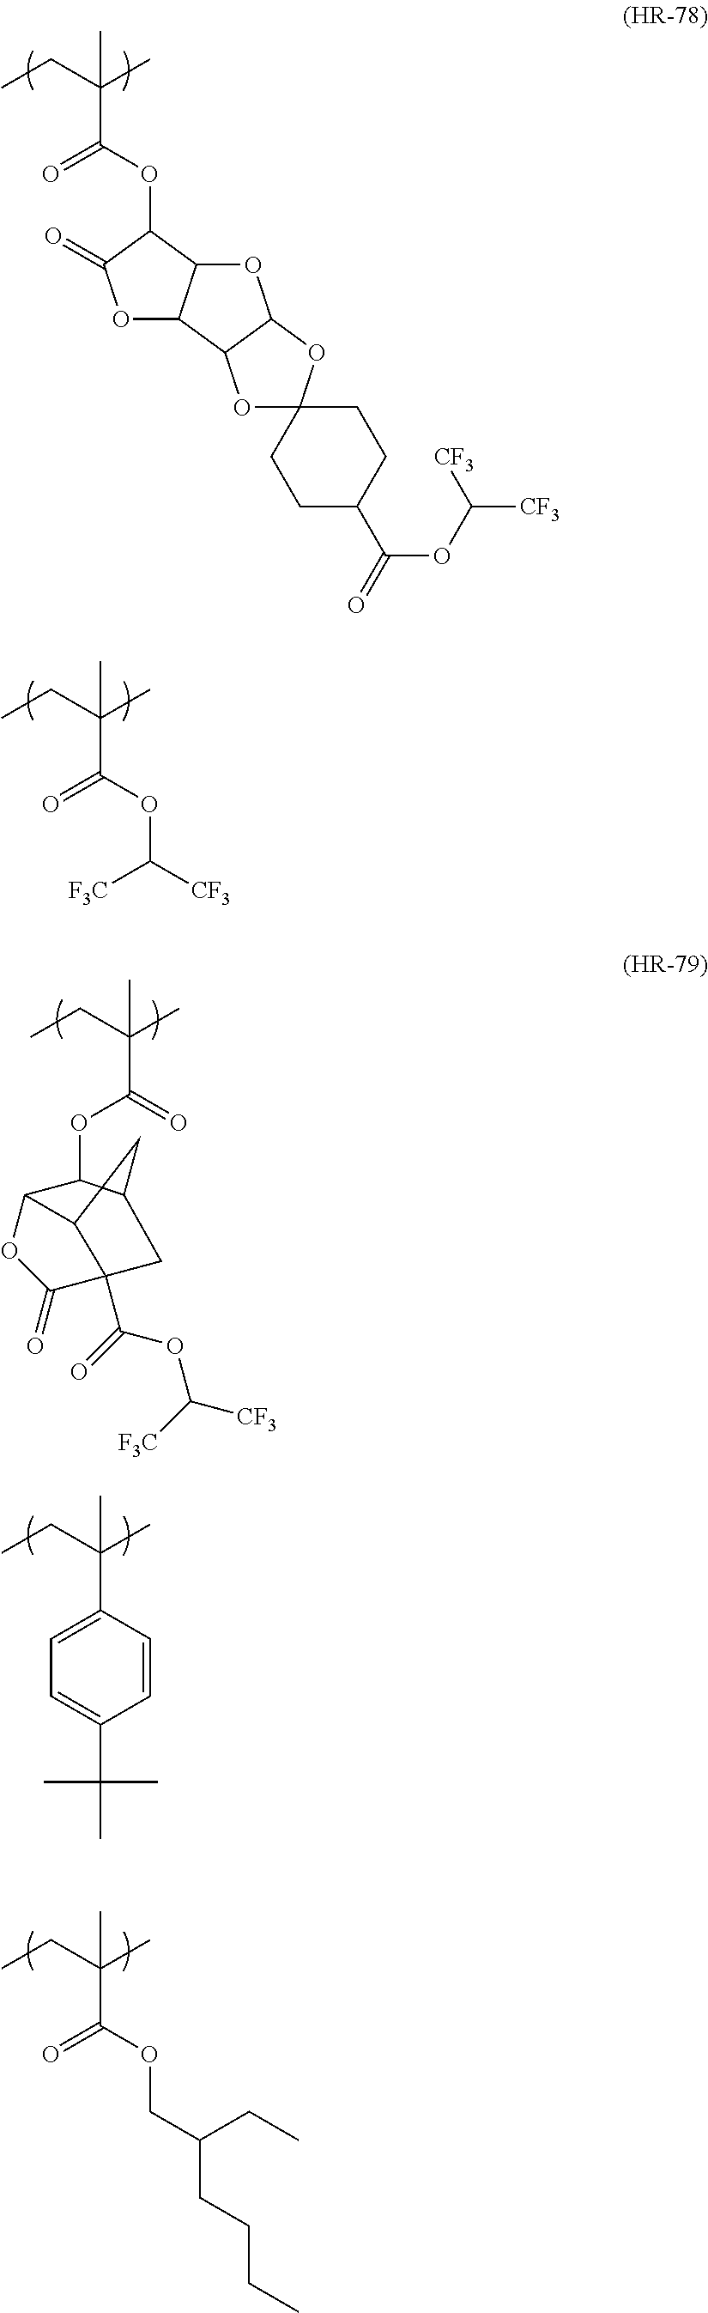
CCC(C)(C)C(OC1C(=O)OC2C1OC1C2OC2(O1)CCC(C(=O)OC([CF3])[CF3])CC2)=O.CCC(C)(C)C(OC([CF3])[F3C])=O.CCC(C)(C)C1=CC=C(C(C)(C)C)C=C1.CCC(C)(C)C(OCC(CC)CCCC)=O.CCC(C)(C)C(=O)OC1C2OC(=O)C3(C(=O)OC([CF3])[F3C])C2CC1C3
